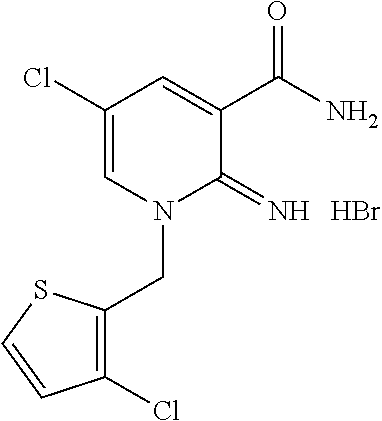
Br.C1(Cl)=CN(CC2=C(Cl)C=CS2)C(=N)C(C(N)=O)=C1
